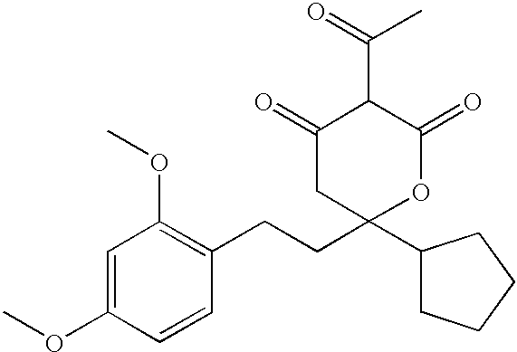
C1=C(OC)C=CC(CCC2(C3CCCC3)OC(=O)C(C(C)=O)C(=O)C2)=C1OC
